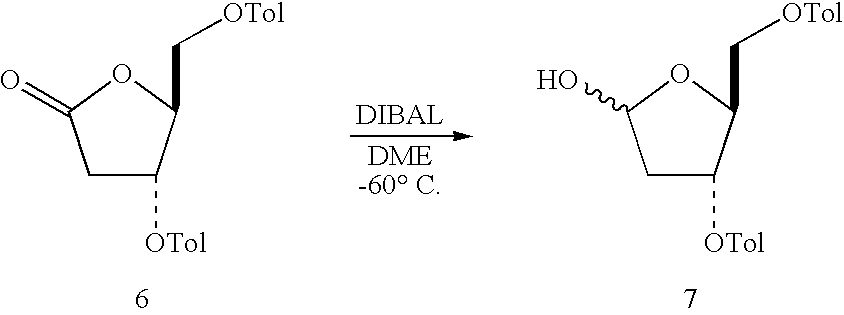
C1([OTol])CC(O)OC1C[OTol].C1([OTol])CC(=O)OC1C[OTol]
